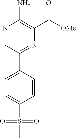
N1=CC(C2=CC=C(S(=O)(=O)C)C=C2)=NC(C([OMe])=O)=C1N
